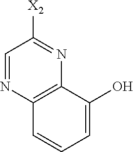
C1=NC2=C(N=C1[X2])C(O)=CC=C2
